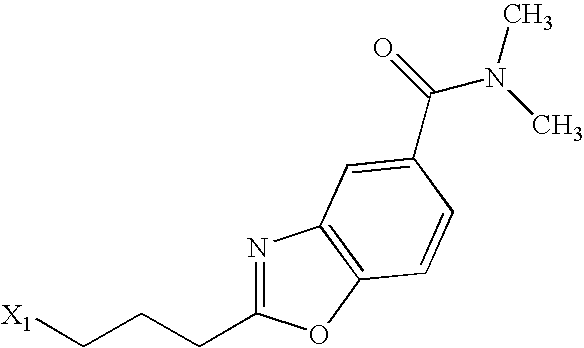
[X1]CCCC1=NC2=C(O1)C=CC(C(=O)N(C)C)=C2
